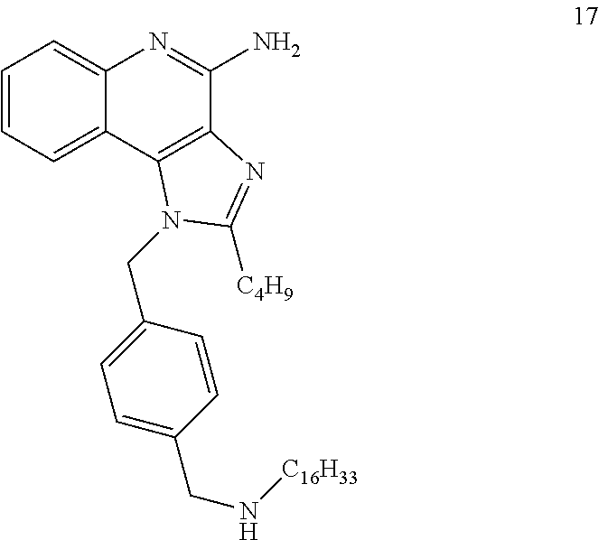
C1=CC=C2C(=C1)N=C(N)C1=C2N(CC2=CC=C(CN[C16H33])C=C2)C([C4H9])=N1
